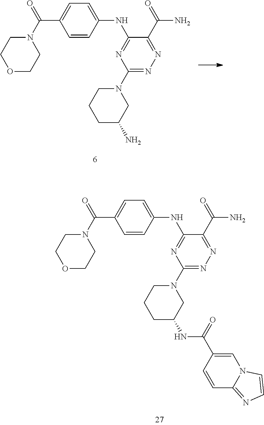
O1CCN(C(=O)C2=CC=C(NC3=NC(N4CCCC(N)C4)=NN=C3C(N)=O)C=C2)CC1.O1CCN(C(=O)C2=CC=C(NC3=NC(N4CCCC(NC(=O)C5=CN6C(=NC=C6)C=C5)C4)=NN=C3C(N)=O)C=C2)CC1
